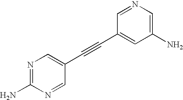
N1=C(N)N=CC(C#CC2=CC(N)=CN=C2)=C1
